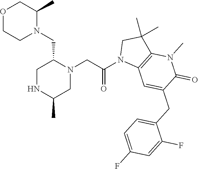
O1CCN(CC2N(CC(N3C4=C(C(C)(C)C3)N(C)C(=O)C(CC3=CC=C(F)C=C3F)=C4)=O)CC(C)NC2)C(C)C1
